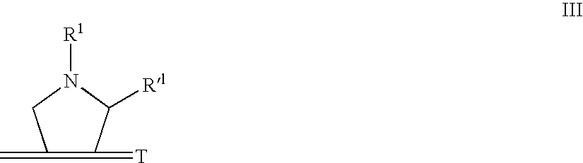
C1(=C)=C(=[T])C([Rl])N([R1])C1
